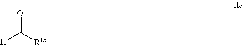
O=C([R1a])[H]
